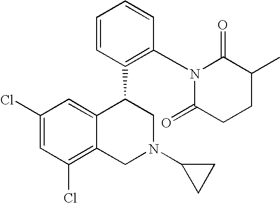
C1(Cl)=CC(Cl)=C2C(=C1)C(C1=C(N3C(=O)CCC(C)C3=O)C=CC=C1)CN(C1CC1)C2
